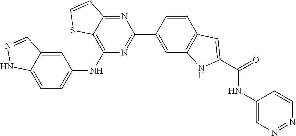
C1=CC(C2=NC(NC3=CC=C4C(=C3)C=NN4)=C3C(=N2)C=CS3)=CC2=C1C=C(C(=O)NC1=CN=NC=C1)N2
